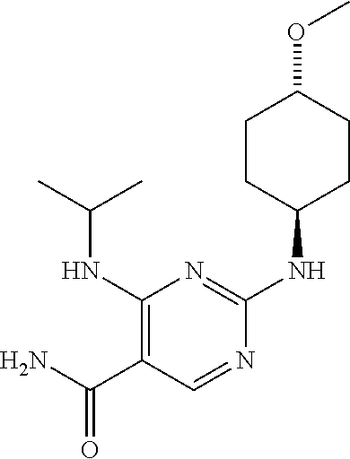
C1CC(NC2=NC(NC(C)C)=C(C(N)=O)C=N2)CCC1OC
